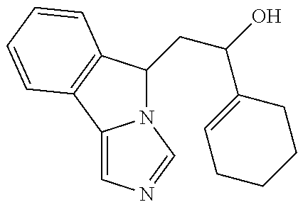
N12C(CC(O)C3=CCCCC3)C3=C(C1=CN=C2)C=CC=C3
